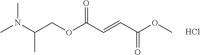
CN(C(COC(C=CC(OC)=O)=O)C)C.Cl
